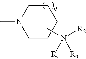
C1CCCCN1C.CN([R2])([R4])[R3]
